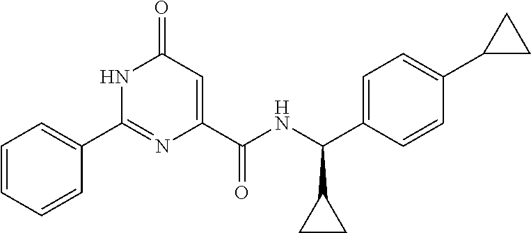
C1(C2=NC(C(NC(C3=CC=C(C4CC4)C=C3)C3CC3)=O)=CC(=O)N2)=CC=CC=C1
